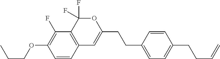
C1=CC2=C(C(F)=C1OCCC)C(F)(F)OC(CCC1=CC=C(CCC=C)C=C1)=C2
